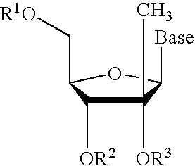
C1([OR3])(C)C([OR2])C(C[R1O])OC1[Base]
